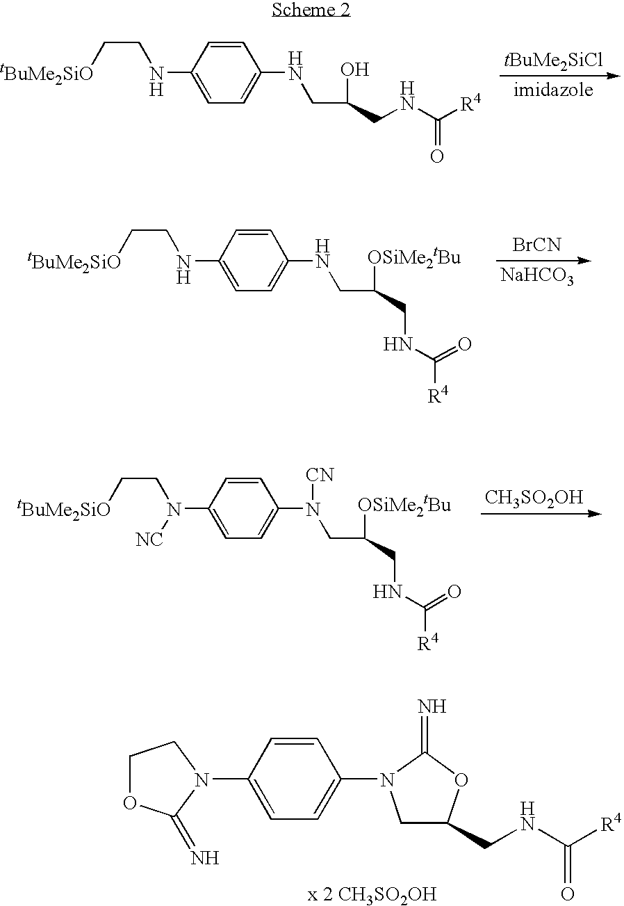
[tBuMe2SiCl].[imidazole].C1(NCC[tBuMe2SiO])=CC=C(NCC(O)CNC([R4])=O)C=C1.[BrCN].[NaHCO3].C1(NCC[tBuMe2SiO])=CC=C(NCC([OSiMe2tBu])CNC(=O)[R4])C=C1.[CH3SO2OH].C1(N(CC[tBuMe2SiO])[NC])=CC=C(N(CC([OSiMe2tBu])CNC(=O)[R4])[CN])C=C1.C1=C(N2CCOC2=N)C=CC(N2CC(CNC([R4])=O)OC2=N)=C1.[x 2 CH3SO2OH]
